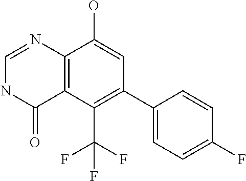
C12=C(C(C(F)(F)F)=C(C3=CC=C(F)C=C3)C=C1O)C(=O)NC=N2
